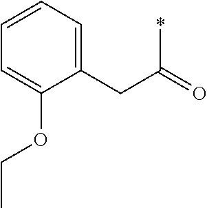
C(C(=O)*)C1=CC=CC=C1OCC
